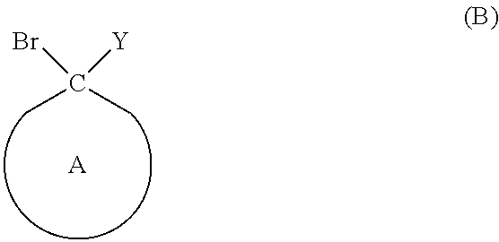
CC(C)(Br)[Y].[A]
